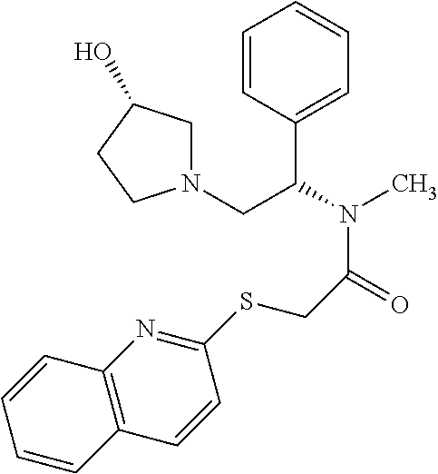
C1=CC(C(N(C)C(=O)CSC2=NC3=C(C=C2)C=CC=C3)CN2CC(O)CC2)=CC=C1
